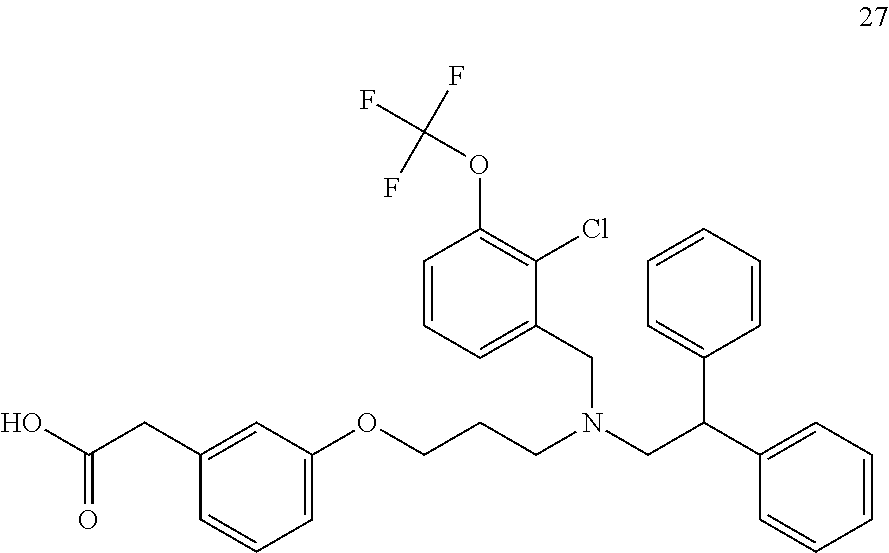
C1(CC(O)=O)=CC(OCCCN(CC(C2=CC=CC=C2)C2=CC=CC=C2)CC2=CC=CC(OC(F)(F)F)=C2Cl)=CC=C1
